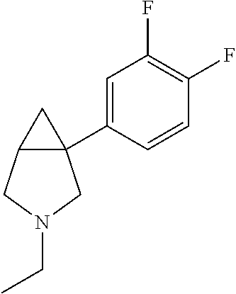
C12CN(CC)CC1(C1=CC(F)=C(F)C=C1)C2
